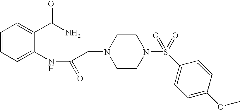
N(C(CN1CCN(S(=O)(C2=CC=C(OC)C=C2)=O)CC1)=O)C1=CC=CC=C1C(N)=O
